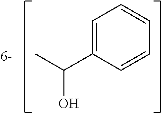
C1(C(C)O)=CC=CC=C1
